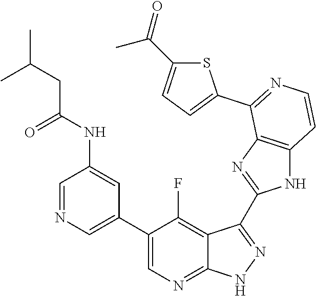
C1=NC=C(C2=CN=C3C(=C2F)C(C2=NC4=C(N2)C=CN=C4C2=CC=C(C(=O)C)S2)=N[N H]3)C=C1NC(CC(C)C)=O
